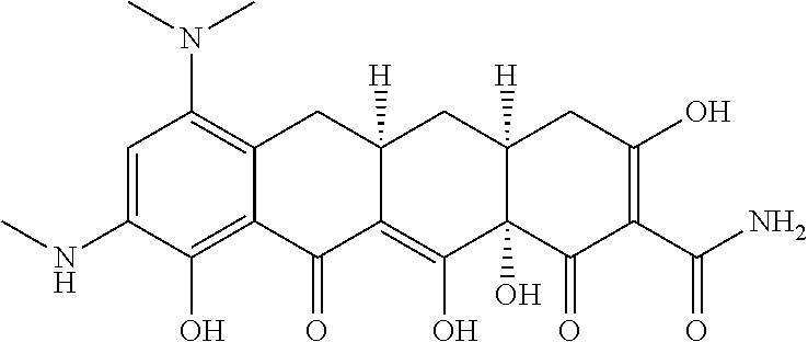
C1=C(NC)C(O)=C2C(=C1N(C)C)CC1([H])C(=C(O)C3(O)C([H])(C1)CC(O)=C(C(N)=O)C3=O)C2=O
